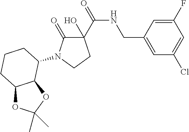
C1(O)(C(NCC2=CC(Cl)=CC(F)=C2)=O)C(=O)N(C2C3C(OC(C)(C)O3)CCC2)CC1
